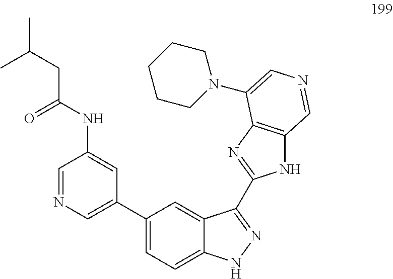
C1=NC=C(C2=CC=C3C(=C2)C(C2=NC4=C(N2)C=NC=C4N2CCCCC2)=NN3)C=C1NC(CC(C)C)=O
